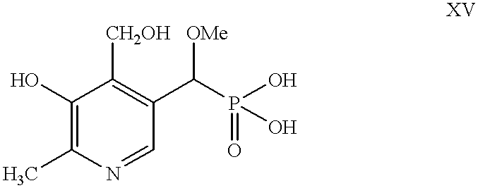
C1(O)=C(C)N=CC(C(P(O)(=O)O)[OMe])=C1[CH2OH]
